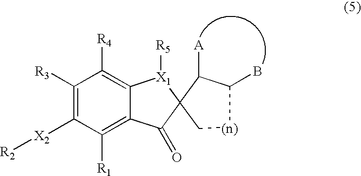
C1([R3])=C([X2][R2])C([R1])=C2C(=C1[R4])[X1]([R5])C1(C2=O)C[(n)]C(B)C1[A]
